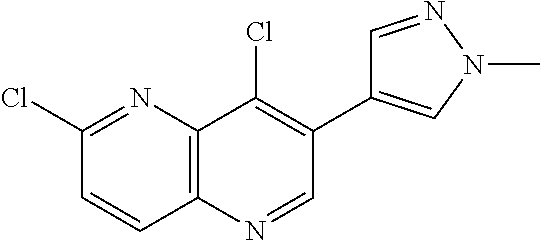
C12=C(N=CC(C3=CN(C)N=C3)=C1Cl)C=CC(Cl)=N2
